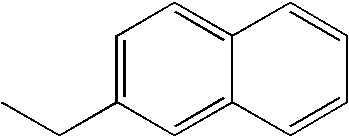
C1=C(CC)C=C2C(=C1)C=CC=C2
